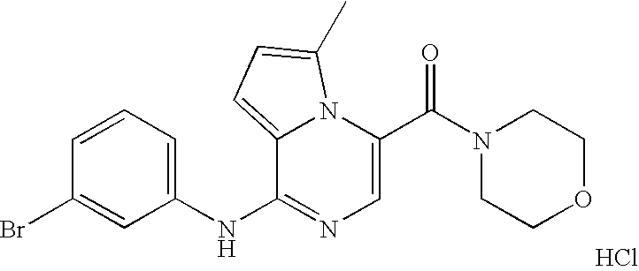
C1=C(C(N2CCOCC2)=O)N2C(=CC=C2C)C(NC2=CC=CC(Br)=C2)=N1.Cl
